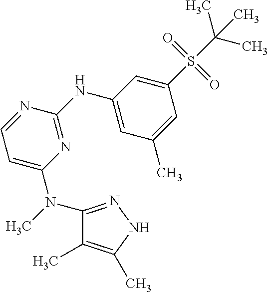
CN(C1=NNC(C)=C1C)C1=CC=NC(NC2=CC(C)=CC(S(=O)(=O)C(C)(C)C)=C2)=N1
